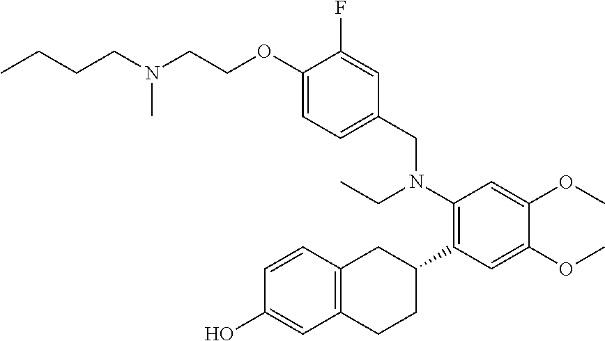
CCCCN(CCOC1=CC=C(CN(C2=C(C3CC4=C(CC3)C=C(O)C=C4)C=C(OC)C(OC)=C2)CC)C=C1F)C
